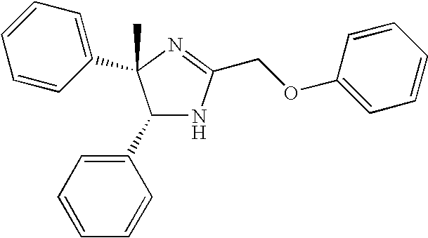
C1(C2=CC=CC=C2)NC(COC2=CC=CC=C2)=NC1(C1=CC=CC=C1)C
